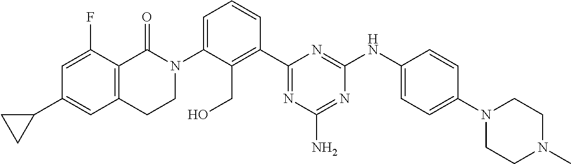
N1(C2=CC=CC(C3=NC(N)=NC(NC4=CC=C(N5CCN(C)CC5)C=C4)=N3)=C2CO)C(=O)C2=C(CC1)C=C(C1CC1)C=C2F
